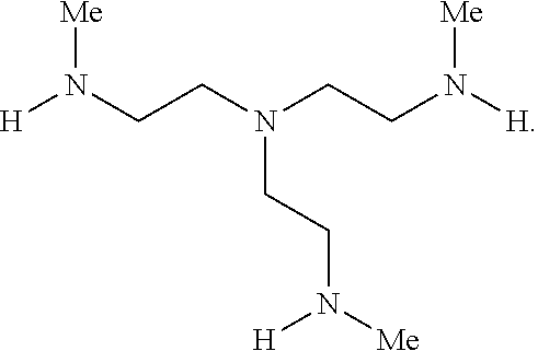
[Me]N(CCN(CCN([H])[Me])CCN([Me])[H])[H]
